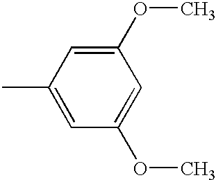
C1(OC)=CC(C)=CC(OC)=C1
